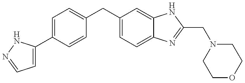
C1=C(C2=CC=C(CC3=CC=C4C(=C3)NC(CN3CCOCC3)=N4)C=C2)NN=C1
